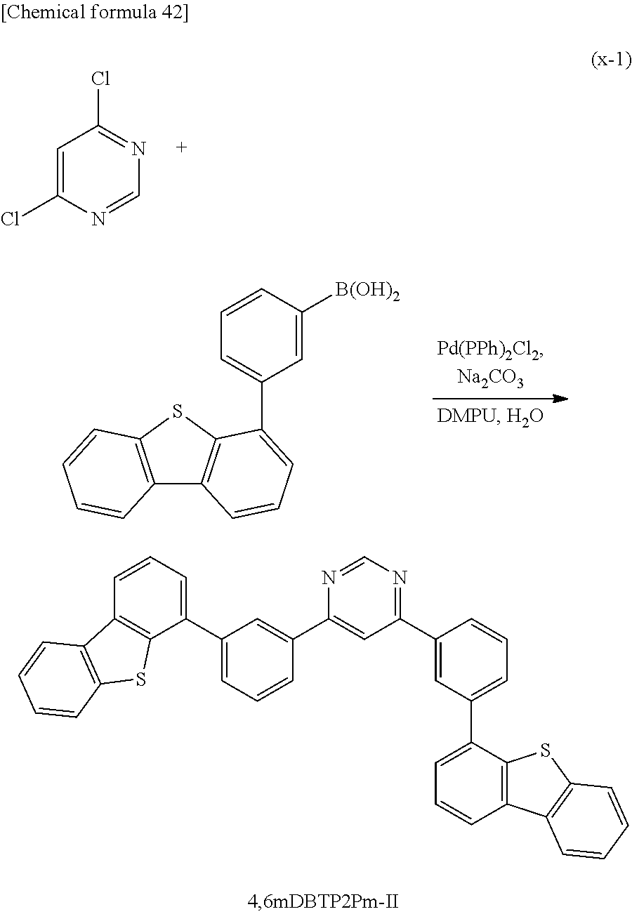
C1=C(Cl)N=CN=C1Cl.C12=C(SC3=C1C=CC=C3C1=CC=CC([B(OH)2])=C1)C=CC=C2.C12=C(C(C3=CC=CC(C4=NC=NC(C5=CC(C6=CC=CC7=C6SC6=C7C=CC=C6)=CC=C5)=C4)=C3)=CC=C1)SC1=C2C=CC=C1
